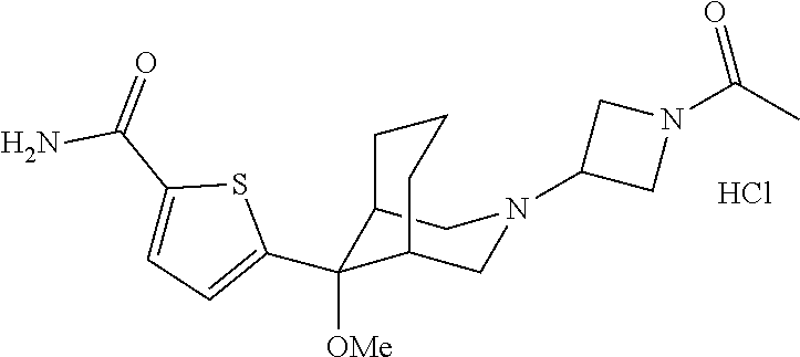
C1(C2([OMe])C3CN(C4CN(C(C)=O)C4)CC2CCC3)=CC=C(C(N)=O)S1.Cl
